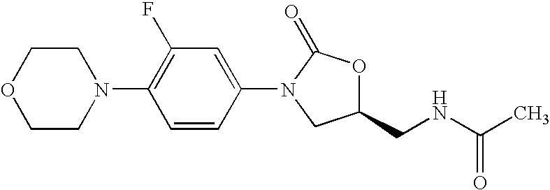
C1=CC(N2CC(CNC(C)=O)OC2=O)=CC(F)=C1N1CCOCC1
